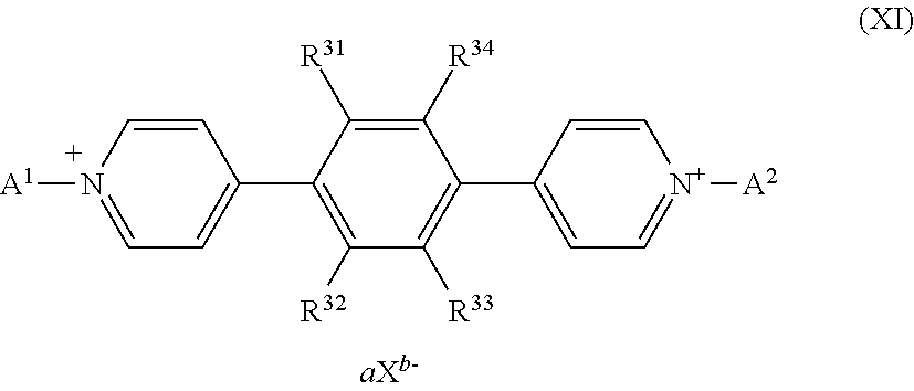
C1=CN([A1])=CC=C1C1=C([R32])C([R33])=C(C2=CC=[N+]([A2])C=C2)C([R34])=C1[R31]
